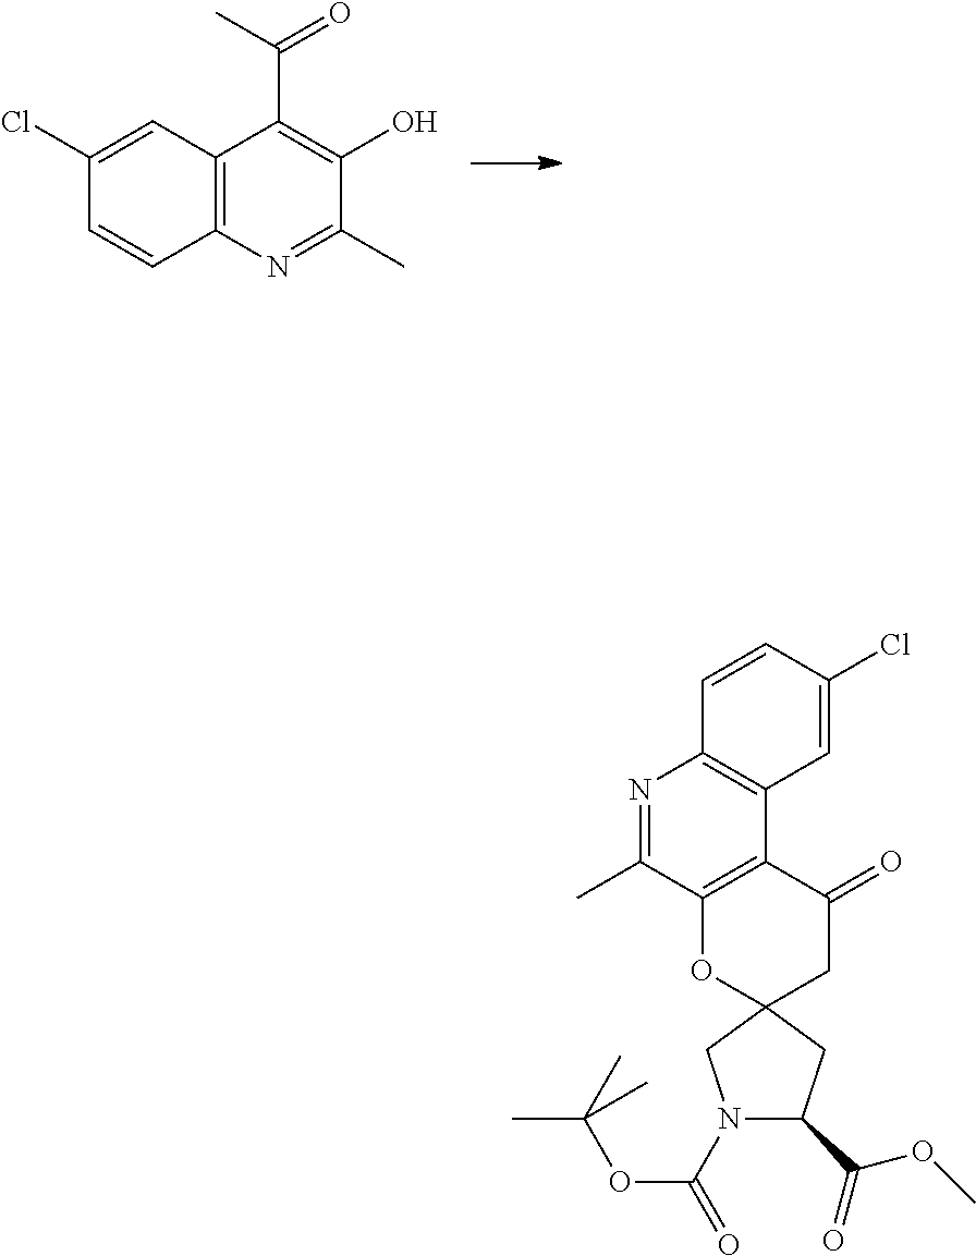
C12=C(C=C(Cl)C=C1)C(C(=O)C)=C(O)C(C)=N2.N1=C(C)C2=C(C3=C1C=CC(Cl)=C3)C(=O)CC1(O2)CN(C(OC(C)(C)C)=O)C(C(OC)=O)C1
